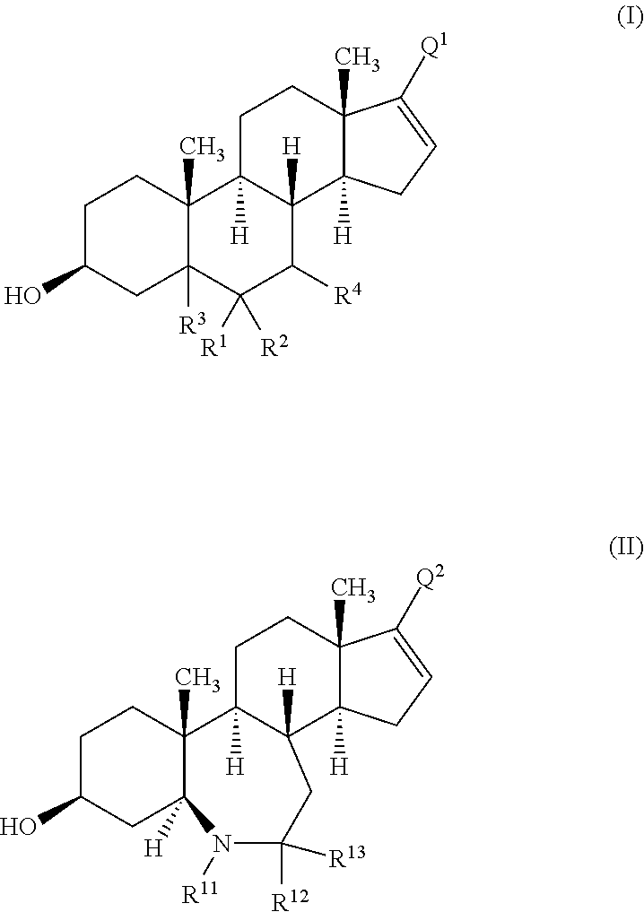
C1C(O)CC2([R3])C(C)(C1)C1([H])C([H])(C([R4])C2([R1])[R2])C2([H])C(C)(CC1)C([Q1])=CC2.C1C(O)CC2([H])C(C)(C1)C1([H])C([H])(C3([H])C(C)(CC1)C([Q2])=CC3)CC([R12])([R13])N2[R11]
